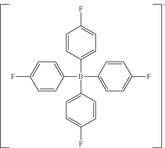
C1=CC(B(C2=CC=C(F)C=C2)(C2=CC=C(F)C=C2)C2=CC=C(F)C=C2)=CC=C1F
